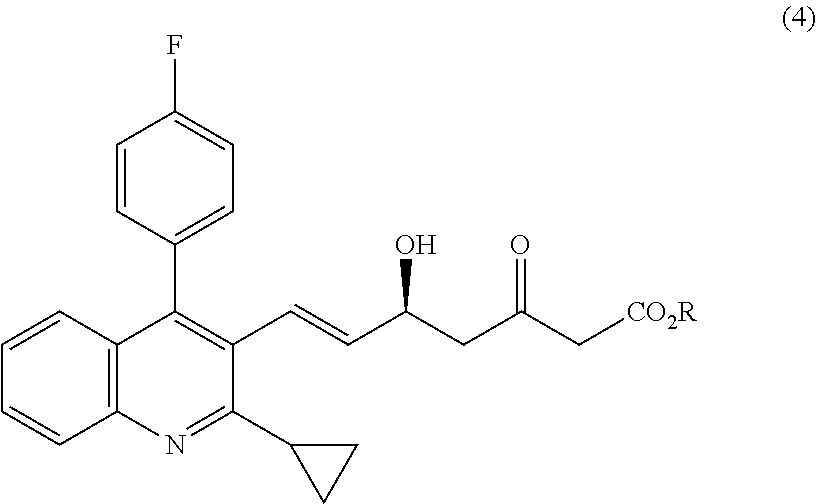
C12=C(C=CC=C1)C(C1=CC=C(F)C=C1)=C(C=CC(CC(=O)C[CO2R])O)C(C1CC1)=N2
